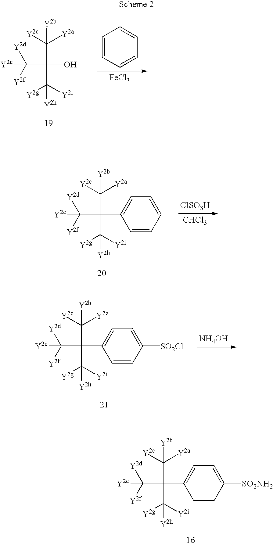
C(C(O)(C([Y2c])([Y2a])[Y2b])C([Y2i])([Y2g])[Y2h])([Y2f])([Y2d])[Y2e].C1=CC=CC=C1.[FeCl3].C(C(C1=CC=CC=C1)(C([Y2c])([Y2a])[Y2b])C([Y2i])([Y2g])[Y2h])([Y2f])([Y2d])[Y2e].[ClSO3H].[CHCl3].C(C(C1=CC=C([SO2Cl])C=C1)(C([Y2c])([Y2a])[Y2b])C([Y2i])([Y2g])[Y2h])([Y2f])([Y2d])[Y2e].[NH4OH].C(C(C1=CC=C([SO2NH2])C=C1)(C([Y2c])([Y2a])[Y2b])C([Y2i])([Y2g])[Y2h])([Y2f])([Y2d])[Y2e]
